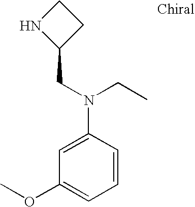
C1(OC)=CC=CC(N(CC2CCN2)CC)=C1
